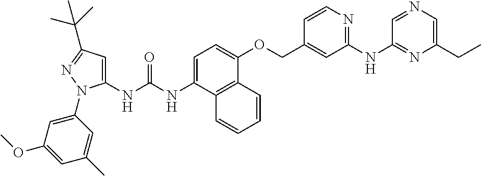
C1=C(NC(NC2=CC(C(C)(C)C)=NN2C2=CC(OC)=CC(C)=C2)=O)C2=C(C(OCC3=CC(NC4=NC(CC)=CN=C4)=NC=C3)=C1)C=CC=C2
